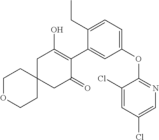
C1C2(CC(=O)C(C3=CC(OC4=NC=C(Cl)C=C4Cl)=CC=C3CC)=C1O)CCOCC2
